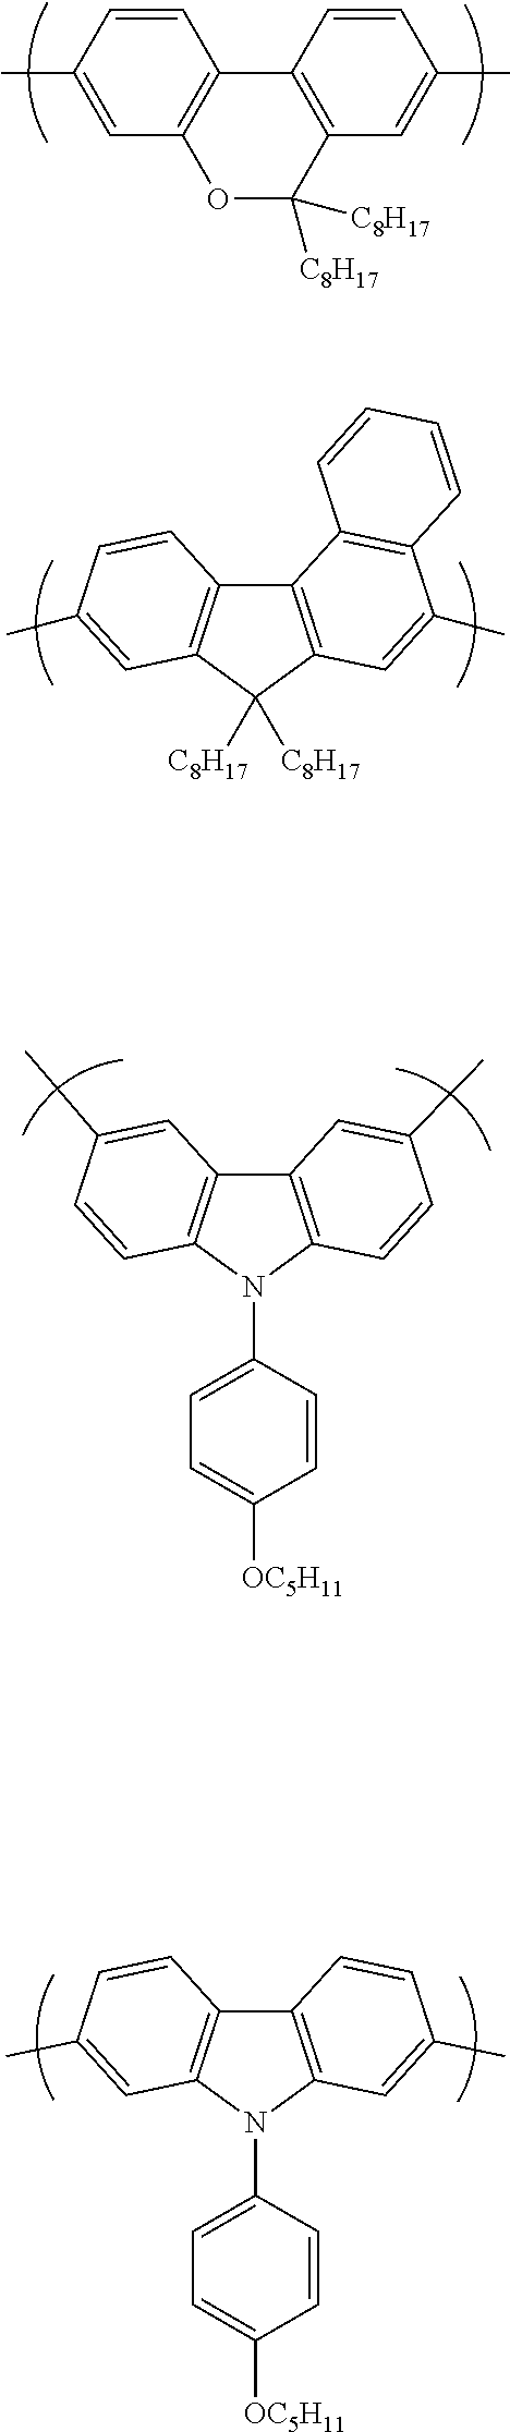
C12=C(C([C8H17])([C8H17])C3=C1C=CC(C)=C3)C=C(C)C1=C2C=CC=C1.C12=C(N(C3=CC=C([OC5H11])C=C3)C3=C1C=C(C)C=C3)C=CC(C)=C2.C12=C(C=C(C)C=C1)OC([C8H17])([C8H17])C1=C2C=CC(C)=C1.C12=C(N(C3=CC=C([OC5H11])C=C3)C3=C1C=CC(C)=C3)C=C(C)C=C2
